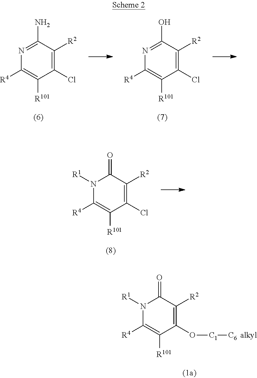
N1([R1])C([R4])=C([R101])C(O[C1][C6])=C([R2])C1=O.N1=C(N)C([R2])=C(Cl)C([R101])=C1[R4].N1=C(O)C([R2])=C(Cl)C([R101])=C1[R4].N1([R1])C([R4])=C([R101])C(Cl)=C([R2])C1=O
